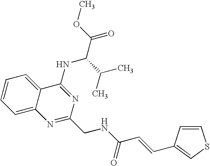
C12=CC=CC=C1C(NC(C(=O)OC)C(C)C)=NC(CNC(C=CC1=CSC=C1)=O)=N2
